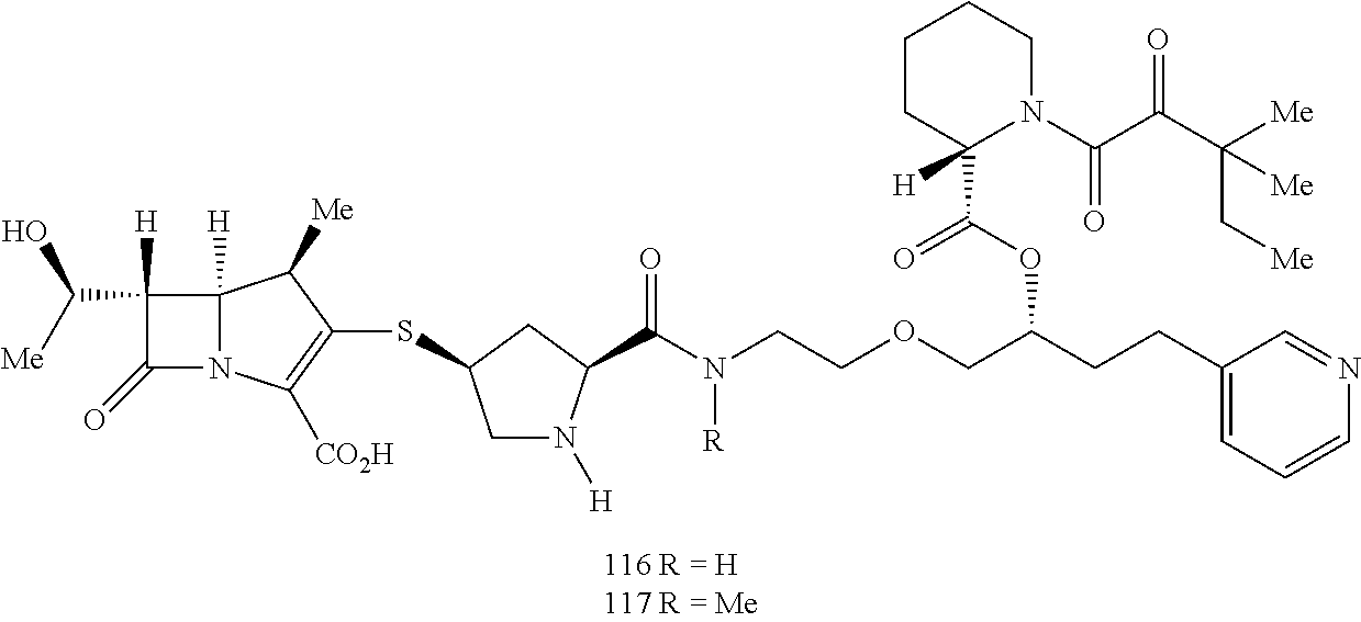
C1([H])(C([Me])O)C(=O)N2C1([H])C([Me])C(SC1CN([H])C(C(=O)N(CCOCC(CCC3=CC=CN=C3)OC(C3([H])N(C(=O)C(=O)C([Me])(C[Me])[Me])CCCC3)=O)[R])C1)=C2[CO2H]
